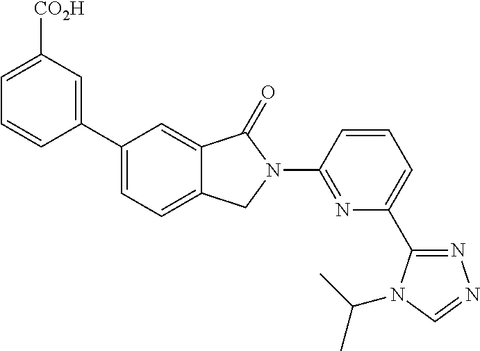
C1(C2=CC=C3C(=C2)C(=O)N(C2=NC(C4=NN=CN4C(C)C)=CC=C2)C3)=CC([CO2H])=CC=C1
